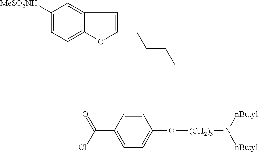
C1([MeSO2NH])=CC=C2C(=C1)C=C(CCCC)O2.C1(C(Cl)=O)=CC=C(O[(CH2)3]N([nButyl])[nButyl])C=C1
